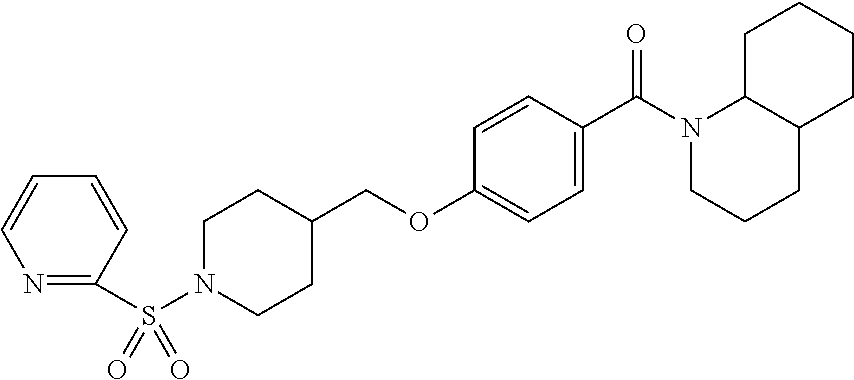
N1=C(S(N2CCC(COC3=CC=C(C(N4CCCC5C4CCCC5)=O)C=C3)CC2)(=O)=O)C=CC=C1
